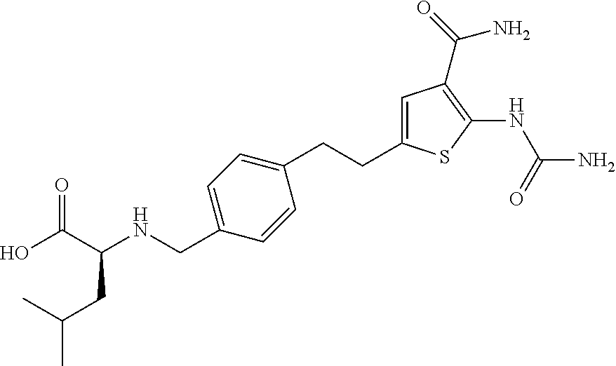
C1=C(CCC2=CC=C(CNC(C(O)=O)CC(C)C)C=C2)SC(NC(=O)N)=C1C(N)=O
